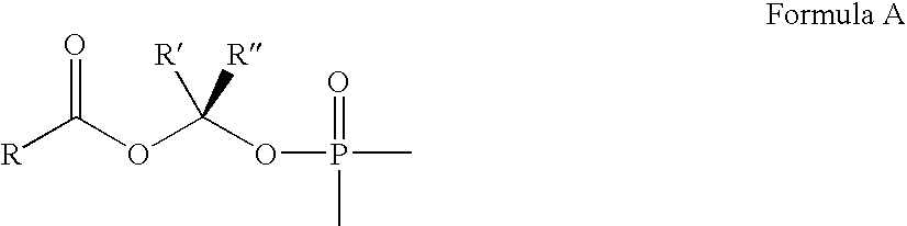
[R]C(=O)OC(OP(=O)(C)C)([R])[R]
